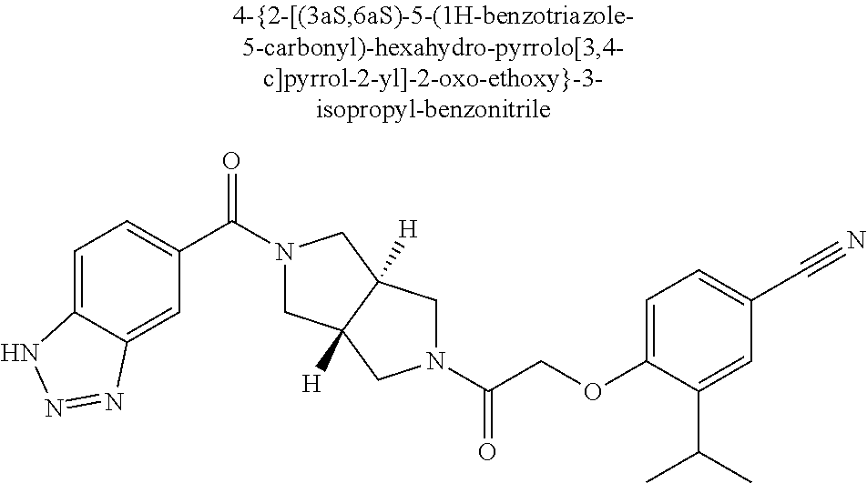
C(COC1=CC=C(C#N)C=C1C(C)C)(=O)N1CC2([H])CN(C(=O)C3=CC=C4C(=C3)N=NN4)CC2([H])C1
